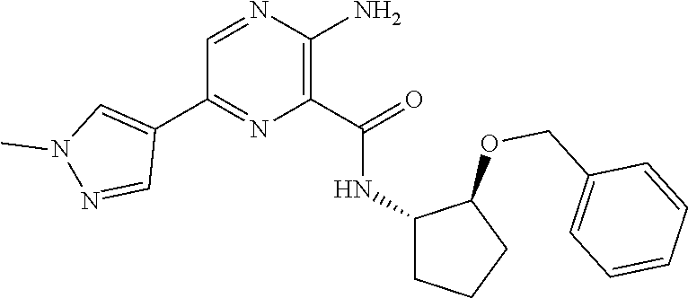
C1=NC(N)=C(C(=O)NC2CCCC2OCC2=CC=CC=C2)N=C1C1=CN(C)N=C1
